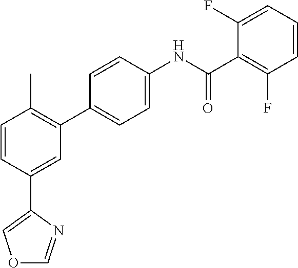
C1=CC(C2=COC=N2)=CC(C2=CC=C(NC(C3=C(F)C=CC=C3F)=O)C=C2)=C1C
